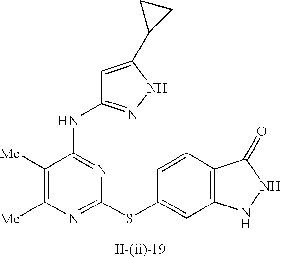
C1([Me])=C([Me])N=C(SC2=CC3=C(C=C2)C(=O)NN3)N=C1NC1=NNC(C2CC2)=C1
